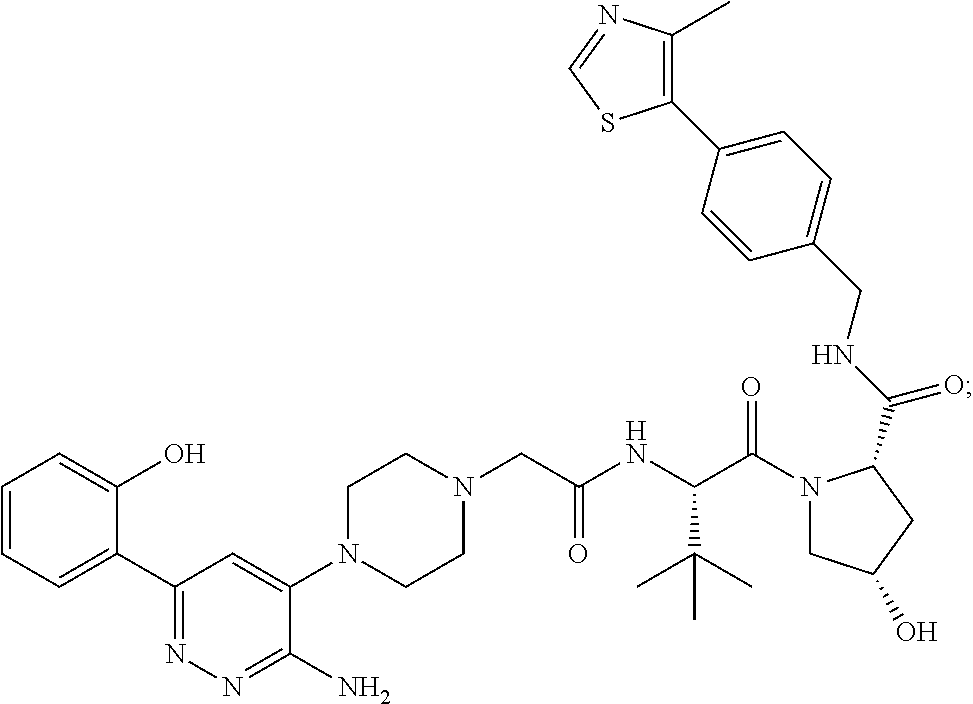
C1(C2=CC=CC=C2O)=NN=C(N)C(N2CCN(CC(NC(C(N3CC(O)CC3C(NCC3=CC=C(C4=C(C)N=CS4)C=C3)=O)=O)C(C)(C)C)=O)CC2)=C1
